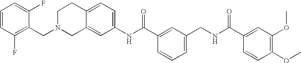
C1(NC(C2=CC(CNC(C3=CC(OC)=C(OC)C=C3)=O)=CC=C2)=O)=CC=C2C(=C1)CN(CC1=C(F)C=CC=C1F)CC2
